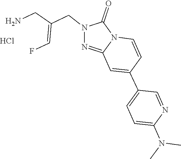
C12=NN(CC(=CF)CN)C(=O)N1C=CC(C1=CC=C(N(C)C)N=C1)=C2.Cl
